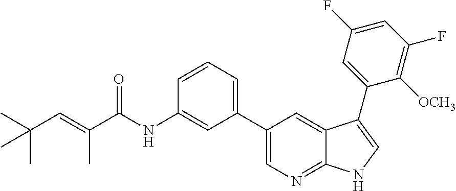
C(=C(C(NC1=CC(C2=CN=C3C(=C2)C(C2=CC(F)=CC(F)=C2[OCH3])=CN3)=CC=C1)=O)C)C(C)(C)C
